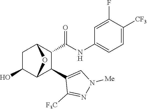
C1C(O)C2C(C3=CN([Me])N=C3[F3C])C(C(=O)NC3=CC=C([CF3])C(F)=C3)C1O2
